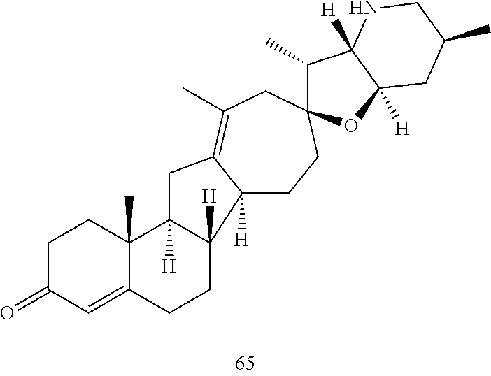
C1C(=O)C=C2C(C)(C1)C1([H])C([H])(CC2)C2([H])CCC3(CC(C)=C2C1)C(C)C1([H])C([H])(O3)CC(C)CN1
